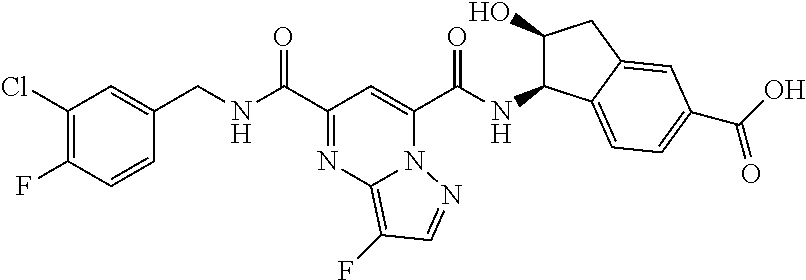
C1(Cl)=C(F)C=CC(CNC(C2=NC3=C(F)C=NN3C(C(NC3C(O)CC4=CC(C(=O)O)=CC=C34)=O)=C2)=O)=C1
